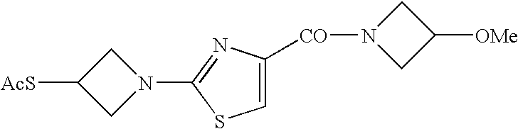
C1([AcS])CN(C2=NC([CO]N3CC([OMe])C3)=CS2)C1
